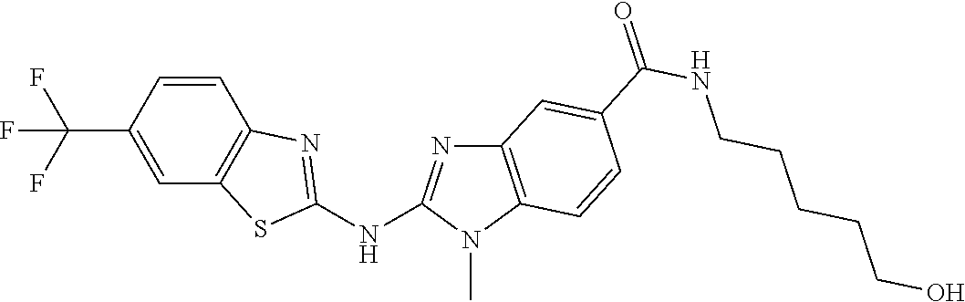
C1(C(F)(F)F)=CC2=C(C=C1)N=C(NC1=NC3=C(N1C)C=CC(C(NCCCCCO)=O)=C3)S2
